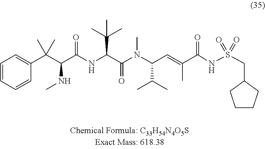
C1=CC=CC(C(C(C(NC(C(N(C(C=C(C(NS(=O)(=O)CC2CCCC2)=O)C)C(C)C)C)=O)C(C)(C)C)=O)NC)(C)C)=C1
